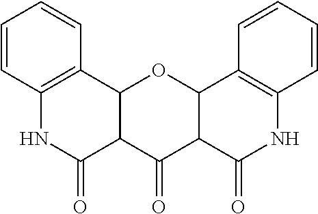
C1=CC2=C(C=C1)C1C(C(=O)N2)C(=O)C2C(O1)C1=C(NC2=O)C=CC=C1
